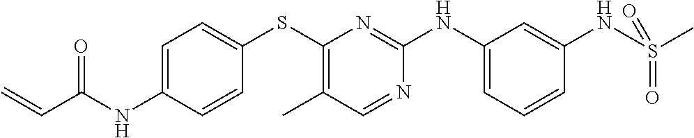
C1=C(NC(C=C)=O)C=CC(SC2=C(C)C=NC(NC3=CC=CC(NS(C)(=O)=O)=C3)=N2)=C1
